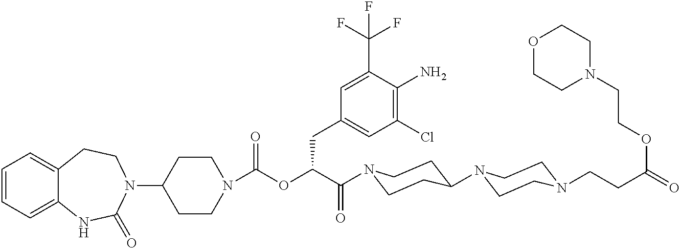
C1(N2CCC3=CC=CC=C3NC2=O)CCN(C(OC(C(=O)N2CCC(N3CCN(CCC(=O)OCCN4CCOCC4)CC3)CC2)CC2=CC(Cl)=C(N)C(C(F)(F)F)=C2)=O)CC1
